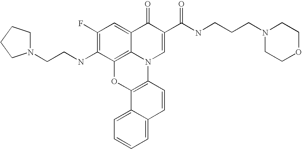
C1(F)=C(NCCN2CCCC2)C2=C3C(=C1)C(=O)C(C(NCCCN1CCOCC1)=O)=CN3C1=C(O2)C2=CC=CC=C2C=C1
